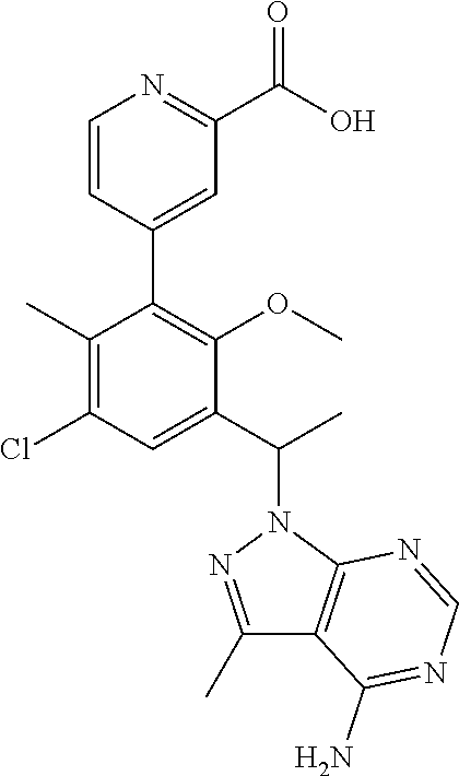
C1=CC(C2=C(OC)C(C(C)N3N=C(C)C4=C3N=CN=C4N)=CC(Cl)=C2C)=CC(C(O)=O)=N1
